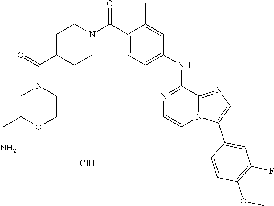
C1=C(C(N2CCC(C(N3CC(CN)OCC3)=O)CC2)=O)C(C)=CC(NC2=NC=CN3C2=NC=C3C2=CC(F)=C(OC)C=C2)=C1.Cl
